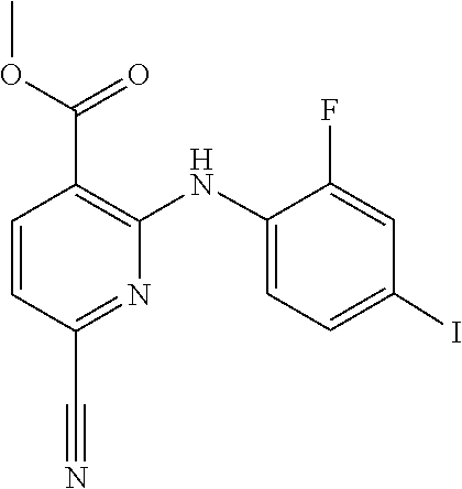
C1=C(NC2=C(C(OC)=O)C=CC(C#N)=N2)C(F)=CC(I)=C1
